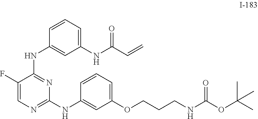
C1(NC2=NC=C(F)C(NC3=CC(NC(C=C)=O)=CC=C3)=N2)=CC(OCCCNC(OC(C)(C)C)=O)=CC=C1
